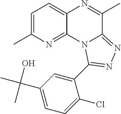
C1=C(C)N=C2C(=C1)N=C(C)C1=NN=C(C3=CC(C(O)(C)C)=CC=C3Cl)N21
